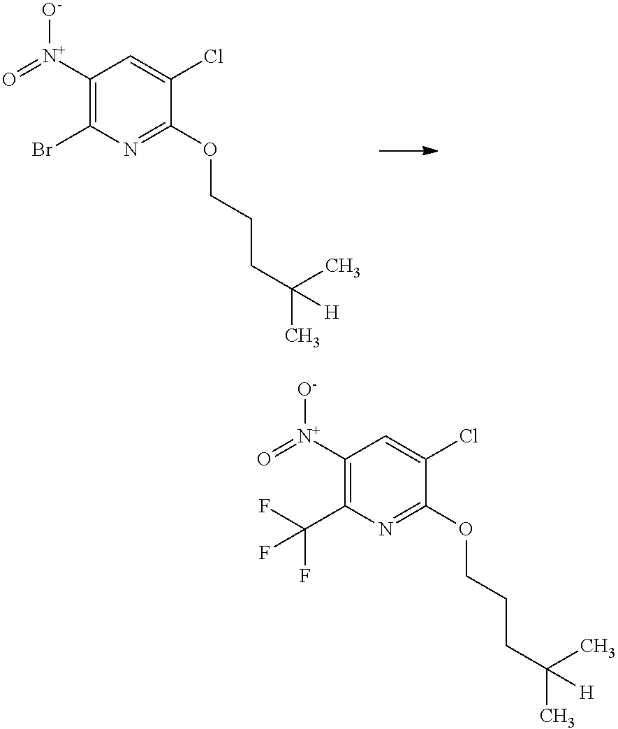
C1([N+](=O)[O-])=C(Br)N=C(OCCCC(C)(C)[H])C(Cl)=C1.C1([N+](=O)[O-])=C(C(F)(F)F)N=C(OCCCC(C)(C)[H])C(Cl)=C1
